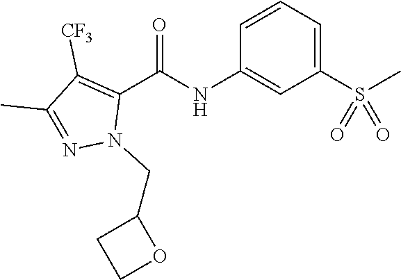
O=C(NC1=CC(S(C)(=O)=O)=CC=C1)C1=C([CF3])C(C)=NN1CC1CCO1
